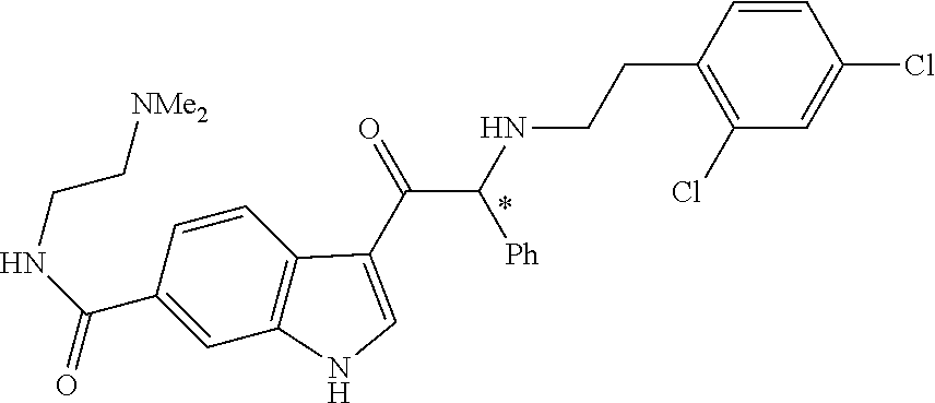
C1(C(NCC[NMe2])=O)=CC2=C(C=C1)C(C(=O)C(NCCC1=C(Cl)C=C(Cl)C=C1)[Ph])=CN2
